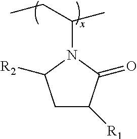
C1C([R1])C(=O)N(C(C)CC)C1[R2]
